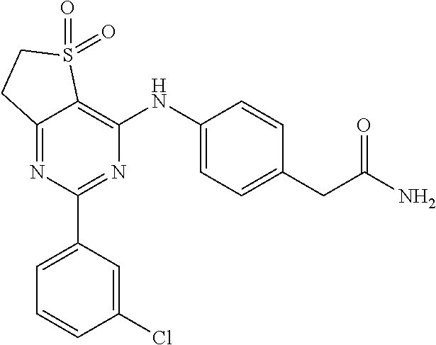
C12=NC(C3=CC=CC(Cl)=C3)=NC(NC3=CC=C(CC(N)=O)C=C3)=C1S(=O)(=O)CC2
